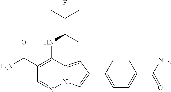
C1(C(N)=O)=C(NC(C(C)(C)F)C)C2=CC(C3=CC=C(C(=O)N)C=C3)=CN2N=C1
